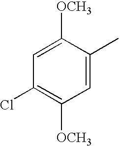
C1=C([OCH3])C(C)=CC([OCH3])=C1Cl
